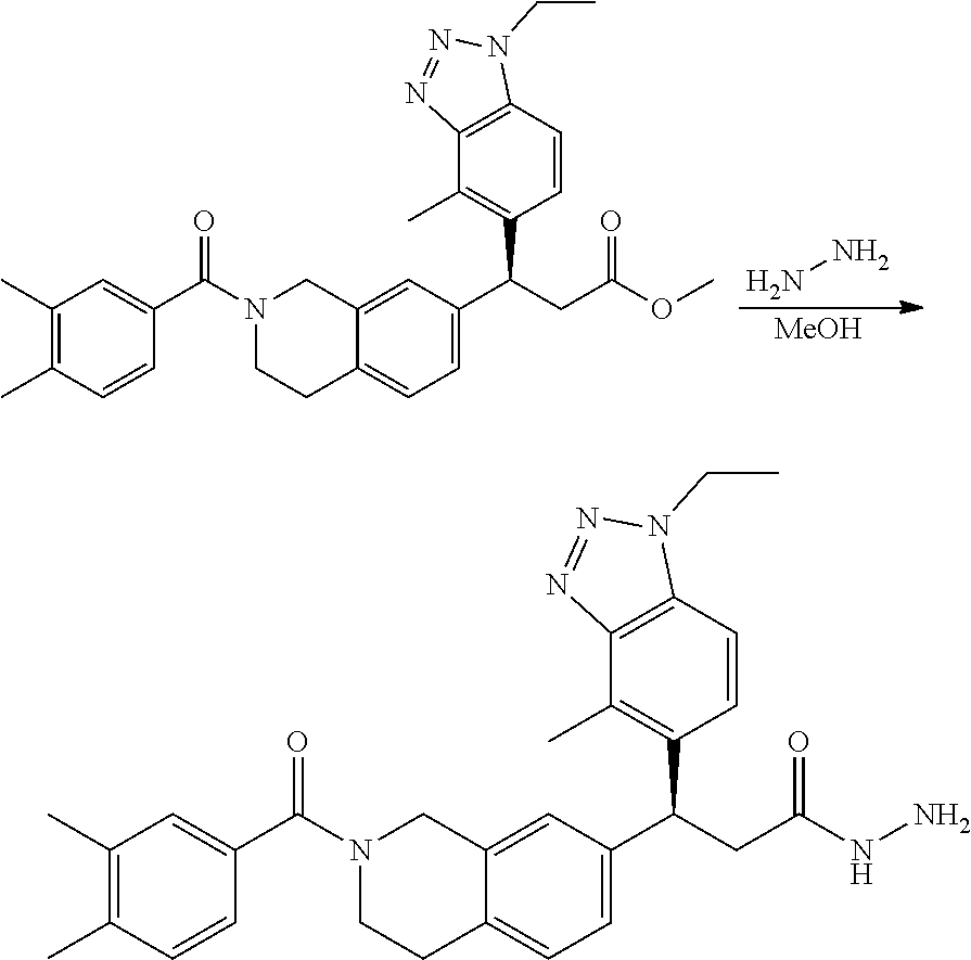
NN.C1(C)=C(C)C=CC(C(N2CCC3=CC=C(C(CC(=O)OC)C4=C(C)C5=C(C=C4)N(CC)N=N5)C=C3C2)=O)=C1.[MeOH].C1(C)=C(C)C=CC(C(N2CCC3=CC=C(C(CC(=O)NN)C4=C(C)C5=C(C=C4)N(CC)N=N5)C=C3C2)=O)=C1
